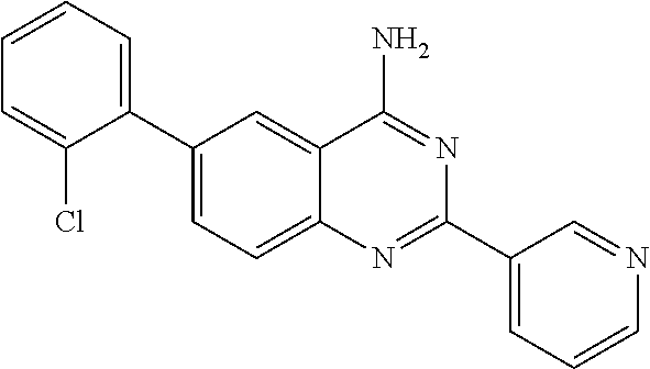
C1(C2=CC=CC=C2Cl)=CC=C2C(=C1)C(N)=NC(C1=CC=CN=C1)=N2
